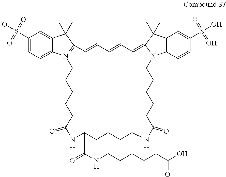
C1(S([-O])(=O)=O)=CC=C2C(=C1)C(C)(C)C1=[N+]2CCCCCC(=O)NC(C(=O)NCCCCCC(O)=O)CCCCNC(=O)CCCCCN2C3=C(C=C(S(O)(=O)=O)C=C3)C(C)(C)C2=CC=CC=C1
